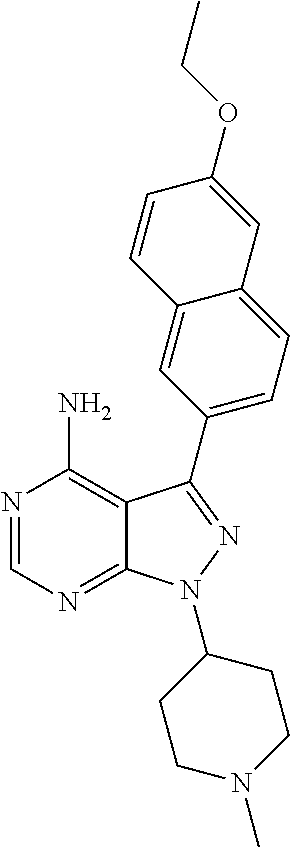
N1=CN=C2C(=C1N)C(C1=CC=C3C(=C1)C=CC(OCC)=C3)=NN2C1CCN(C)CC1
